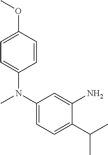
C1=C(OC)C=CC(N(C2=CC=C(C(C)C)C(N)=C2)C)=C1
